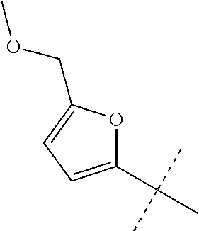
C1(C(C)(C)C)=CC=C(COC)O1
